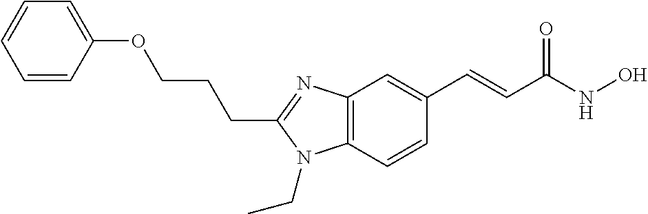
C12=C(C=CC(C=CC(NO)=O)=C1)N(CC)C(CCCOC1=CC=CC=C1)=N2
